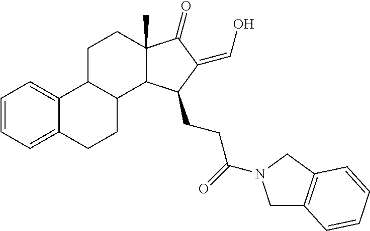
C1=CC=C2C(=C1)C1C(CC2)C2C(C)(CC1)C(=O)C(=CO)C2CCC(=O)N1CC2=C(C1)C=CC=C2
